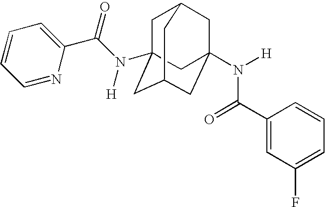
C1C2(N(C(C3=CC=CC=N3)=O)[H])CC3CC(N([H])C(C4=CC(F)=CC=C4)=O)(CC1C3)C2
